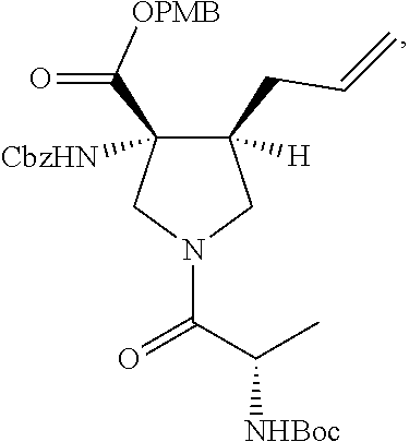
C1(C([OPMB])=O)([CbzHN])C(CC=C)([H])CN(C(C(C)[NHBoc])=O)C1
